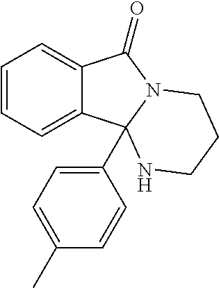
C12=CC=CC=C1C1(C3=CC=C(C)C=C3)N(C2=O)CCCN1
